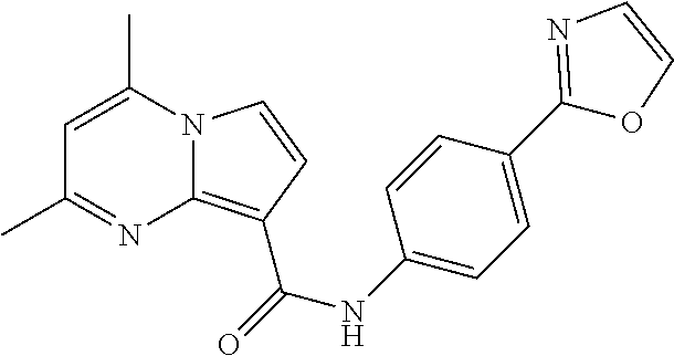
C1=C(C)N2C(=C(C(NC3=CC=C(C4=NC=CO4)C=C3)=O)C=C2)N=C1C
